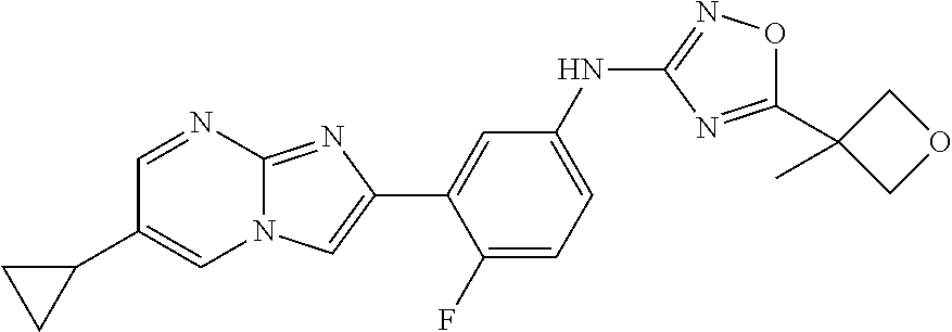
C1=NC2=NC(C3=CC(NC4=NOC(C5(C)COC5)=N4)=CC=C3F)=CN2C=C1C1CC1
